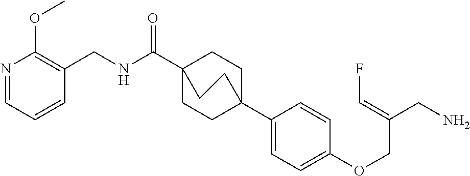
N(C(C12CCC(C3=CC=C(OCC(CN)=CF)C=C3)(CC1)CC2)=O)CC1=C(OC)N=CC=C1
